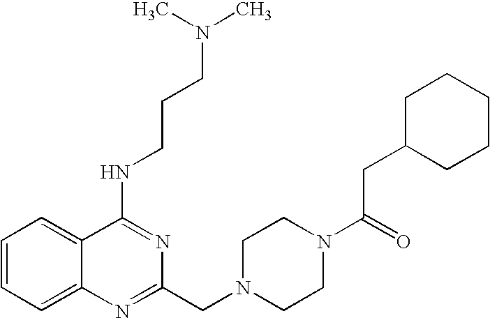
C1=CC=C2C(=C1)C(NCCCN(C)C)=NC(CN1CCN(C(=O)CC3CCCCC3)CC1)=N2
